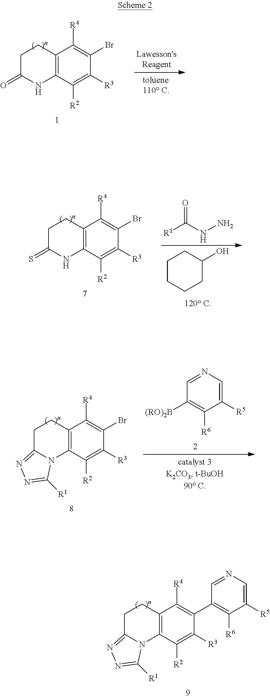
C1C2=NN=C([R1])N2C2=C(C1)C([R4])=C(C1=C([R6])C([R5])=CN=C1)C([R3])=C2[R2].C1C(=O)NC2=C(C1)C([R4])=C(Br)C([R3])=C2[R2].C1CCCC(O)C1.O=C(NN)[R1].C1C(=S)NC2=C(C1)C([R4])=C(Br)C([R3])=C2[R2].C1([R5])=CN=CC([(RO)2B])=C1[R6].C1C2=NN=C([R1])N2C2=C(C1)C([R4])=C(Br)C([R3])=C2[R2]
